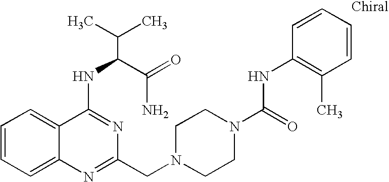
C1=CC=C2C(=C1)C(NC(C(N)=O)C(C)C)=NC(CN1CCN(C(NC3=C(C)C=CC=C3)=O)CC1)=N2
